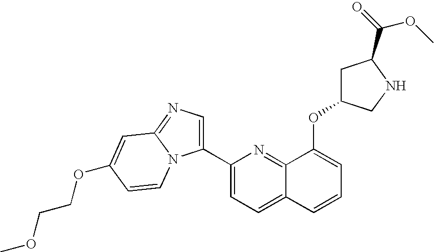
O(C1=CC=CC2=CC=C(C3=CN=C4N3C=CC(OCCOC)=C4)N=C12)C1CC(C(OC)=O)NC1
